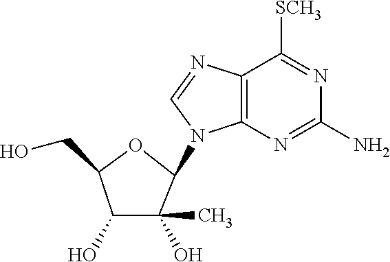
C1(O)C(C)(O)C(N2C3=C(N=C2)C([SCH3])=NC(N)=N3)OC1CO
